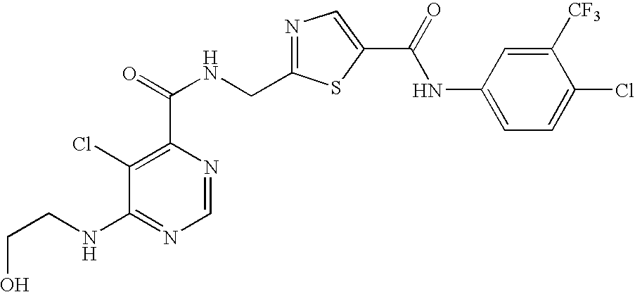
C1=NC(C(=O)NCC2=NC=C(C(NC3=CC=C(Cl)C([CF3])=C3)=O)S2)=C(Cl)C(NCCO)=N1
